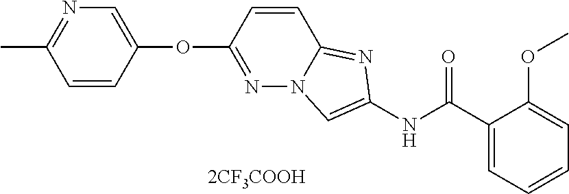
[2CF3COOH].O(C1=NN2C(=NC(NC(C3=CC=CC=C3OC)=O)=C2)C=C1)C1=CN=C(C)C=C1
